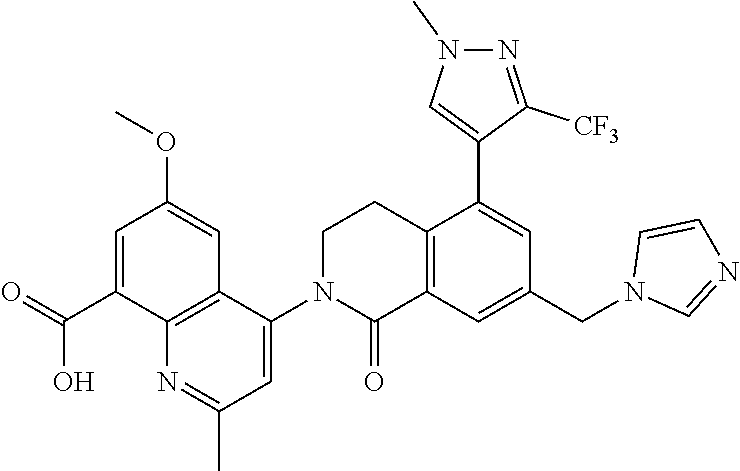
C12=C(C=C(CN3C=NC=C3)C=C1C1=CN(C)N=C1[CF3])C(=O)N(C1=CC(C)=NC3=C1C=C(OC)C=C3C(O)=O)CC2
